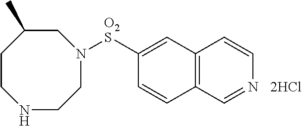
C1([O2S]N2CCNCCC(C)C2)=CC2=C(C=C1)C=NC=C2.[2HCl]
